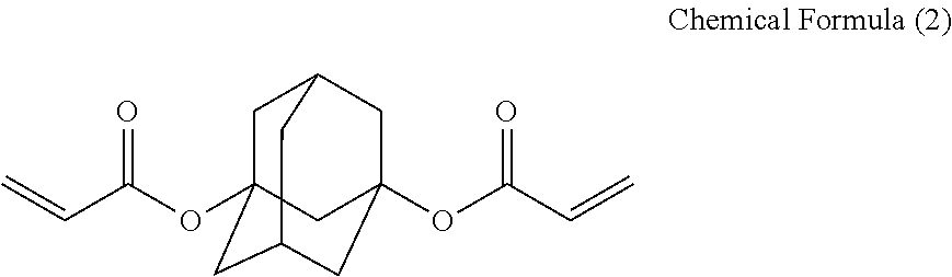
C1C2(OC(C=C)=O)CC3CC(OC(C=C)=O)(CC1C3)C2
